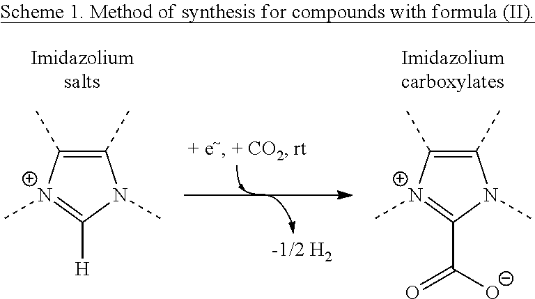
C1(C)=C(C)[N+](C)=C(C([O-])=O)N1C.C1(C)=C(C)[N+](C)=C([H])N1C
